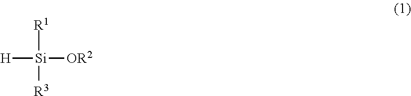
[R1][Si]([H])([OR2])[R3]
